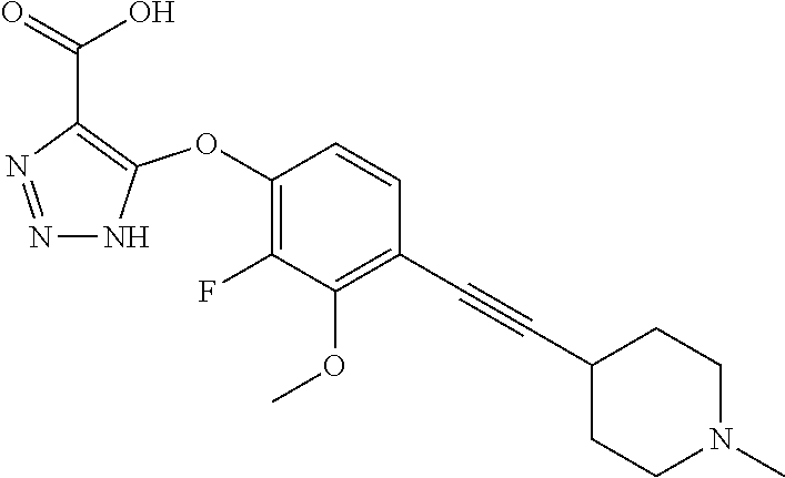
C1(OC2=C(C(=O)O)N=NN2)=C(F)C(OC)=C(C#CC2CCN(C)CC2)C=C1
